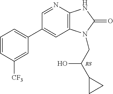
C1=CC([CF3])=CC(C2=CC3=C(N=C2)NC(=O)N3CC(O)C2CC2)=C1.[RS]
